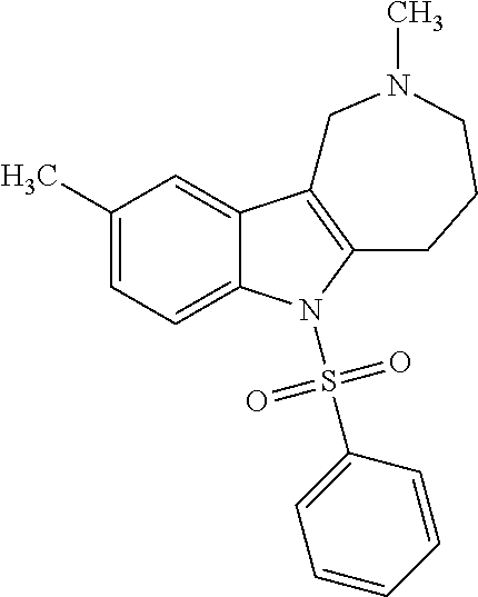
C1(C)=CC=C2C(=C1)C1=C(N2S(C2=CC=CC=C2)(=O)=O)CCCN(C)C1
